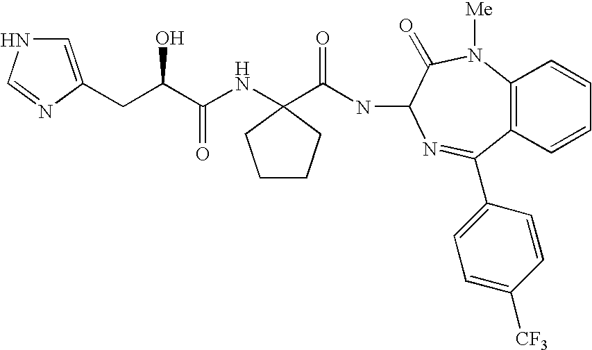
C(CC1=CNC=N1)(C(NC1(C(NC2C(=O)N([Me])C3=C(C=CC=C3)C(C3=CC=C([CF3])C=C3)=N2)=O)CCCC1)=O)O
